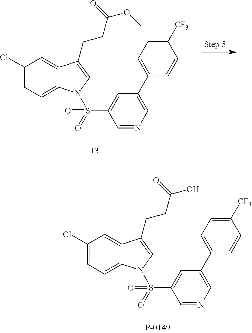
C12=CC=C(Cl)C=C1C(CCC(=O)O)=CN2S(=O)(C1=CC(C2=CC=C([CF3])C=C2)=CN=C1)=O.C12=CC=C(Cl)C=C1C(CCC(=O)OC)=CN2S(=O)(C1=CC(C2=CC=C([CF3])C=C2)=CN=C1)=O
